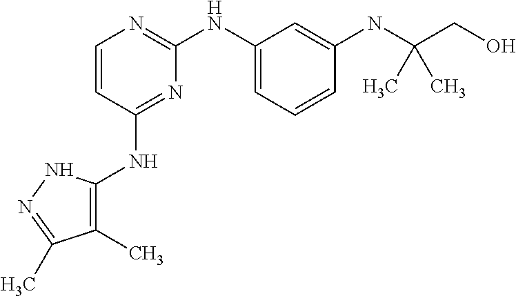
C1=CC(NC2=C(C)C(C)=NN2)=NC(NC2=CC=CC(NC(CO)(C)C)=C2)=N1
